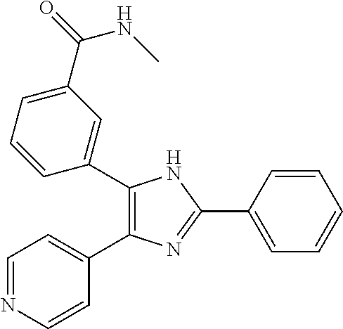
C1(C2=CC(C(=O)NC)=CC=C2)=C(C2=CC=NC=C2)N=C(C2=CC=CC=C2)N1
